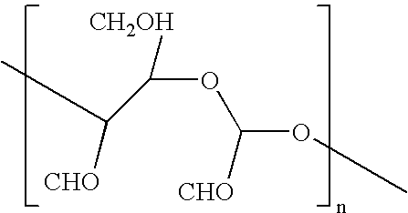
C([CHO])(C(OC([CHO])OC)[CH2OH])C
